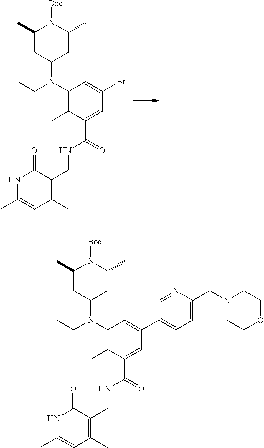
C1(C)CC(N(C2=C(C)C(C(NCC3=C(C)C=C(C)NC3=O)=O)=CC(Br)=C2)CC)CC(C)N1[Boc].C1(C)CC(N(C2=C(C)C(C(NCC3=C(C)C=C(C)NC3=O)=O)=CC(C3=CC=C(CN4CCOCC4)N=C3)=C2)CC)CC(C)N1[Boc]
